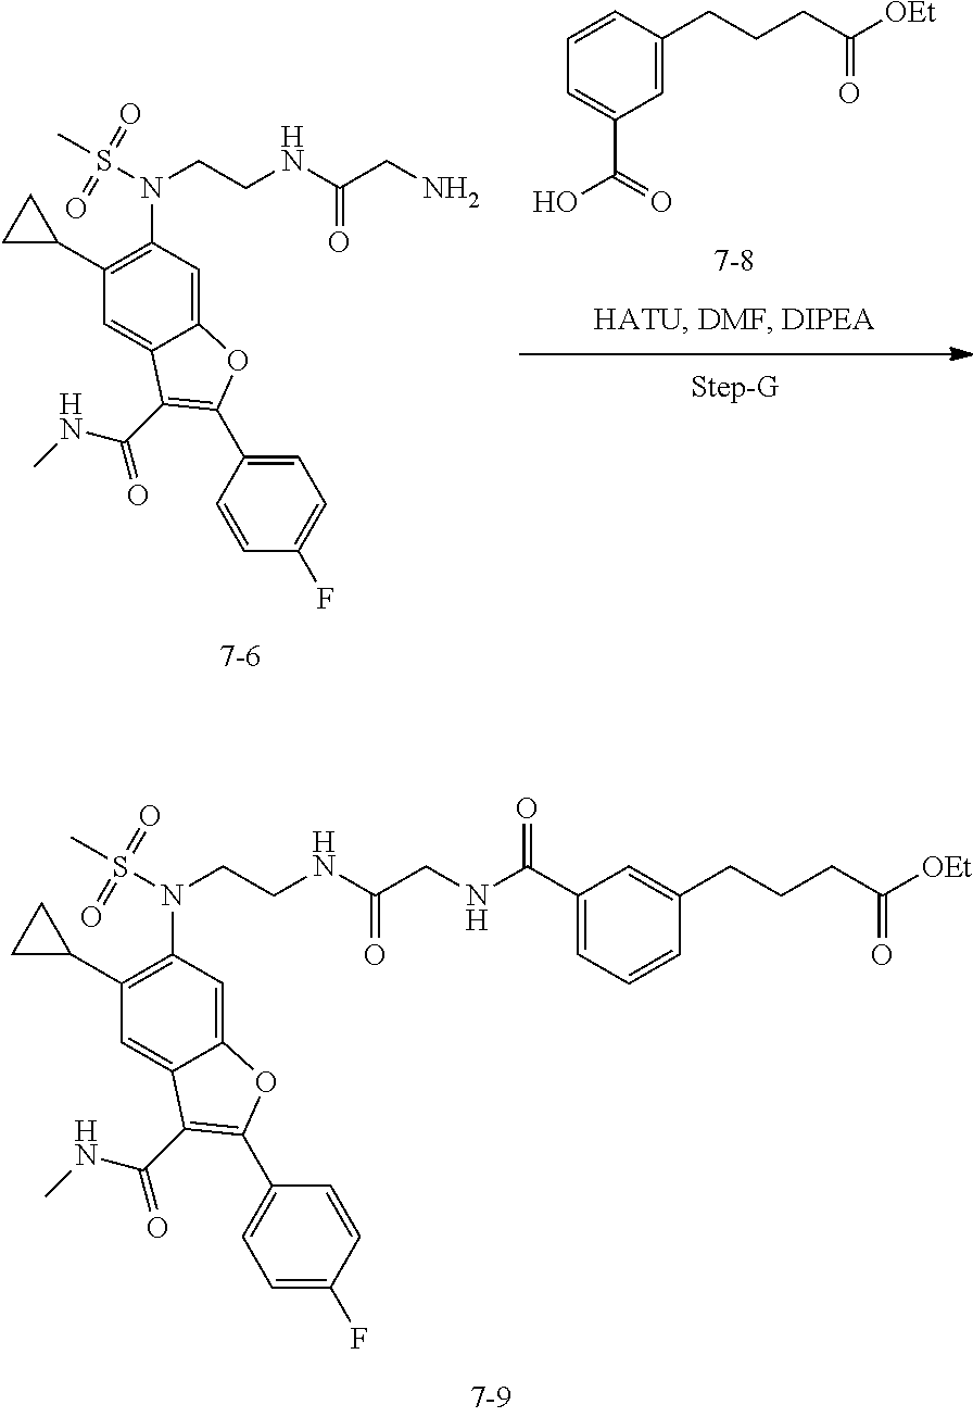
C1=C(C(=O)O)C=C(CCCC([OEt])=O)C=C1.C(CNC(CN)=O)N(S(C)(=O)=O)C1=C(C2CC2)C=C2C(=C1)OC(C1=CC=C(F)C=C1)=C2C(=O)NC.C(CNC(CNC(=O)C1=CC=CC(CCCC([OEt])=O)=C1)=O)N(S(C)(=O)=O)C1=C(C2CC2)C=C2C(=C1)OC(C1=CC=C(F)C=C1)=C2C(=O)NC
